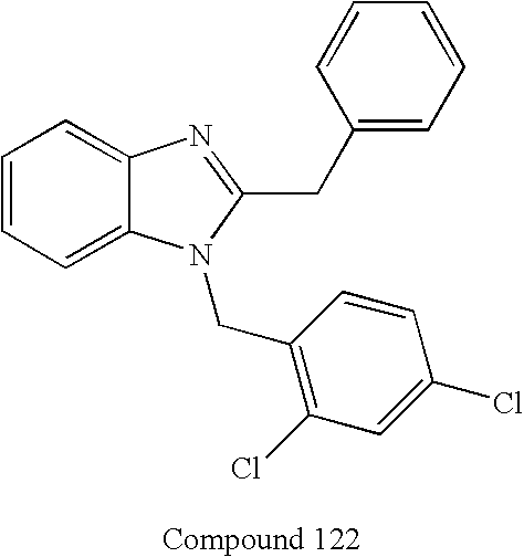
C1=CC=C2C(=C1)N=C(CC1=CC=CC=C1)N2CC1=C(Cl)C=C(Cl)C=C1
